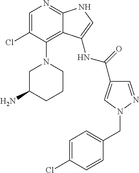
C1=C(Cl)C(N2CC(N)CCC2)=C2C(=N1)NC=C2NC(=O)C1=CN(CC2=CC=C(Cl)C=C2)N=C1
